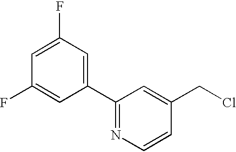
C1(F)=CC(F)=CC(C2=NC=CC(CCl)=C2)=C1
